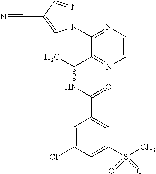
C1(N2N=CC(C#N)=C2)=NC=CN=C1C(C)NC(=O)C1=CC(S(C)(=O)=O)=CC(Cl)=C1
